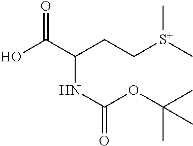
C[S+](CCC(C(O)=O)NC(=O)OC(C)(C)C)C
